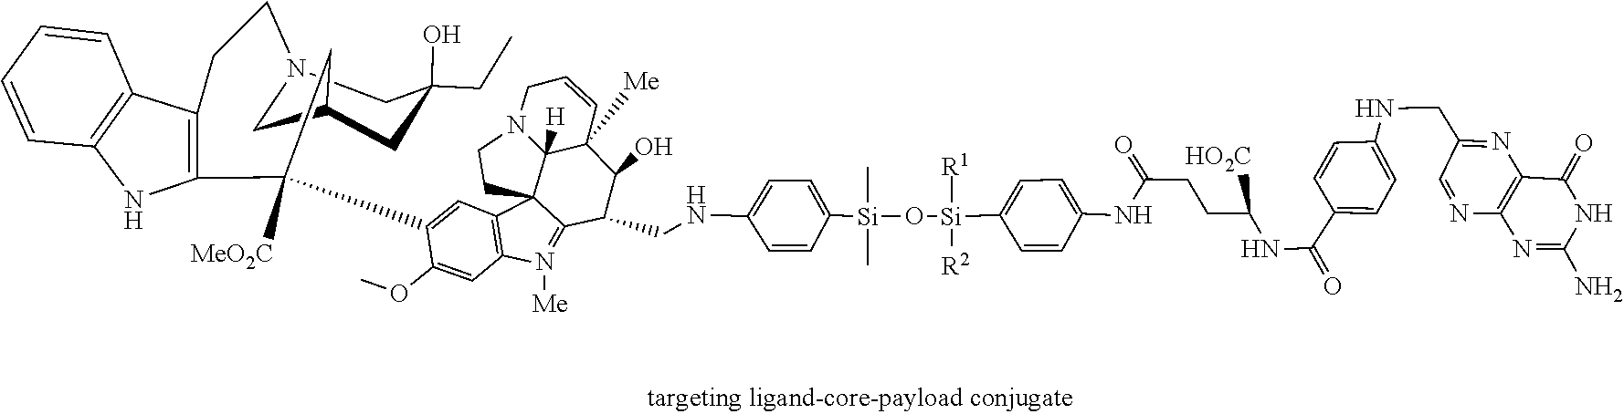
C1N2CCC3=C(C(C4=CC5=C(N([Me])=C6C(CNC7=CC=C([Si](C)(C)O[Si](C8=CC=C(NC(CCC(NC(C9=CC=C(NCC%10=NC%11=C(N=C%10)N=C(N)NC%11=O)C=C9)=O)[HO2C])=O)C=C8)([R1])[R2])C=C7)C(O)C7([Me])C=CCN8C7([H])C65CC8)C=C4OC)([MeO2C])CC1CC(O)(CC)C2)NC1=C3C=CC=C1
